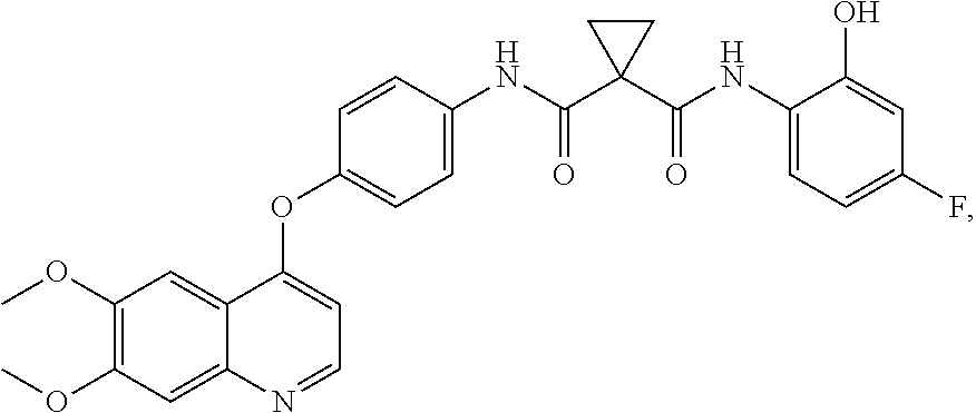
C1(OC)=C(OC)C=C2C(=C1)C(OC1=CC=C(NC(C3(C(NC4=CC=C(F)C=C4O)=O)CC3)=O)C=C1)=CC=N2
